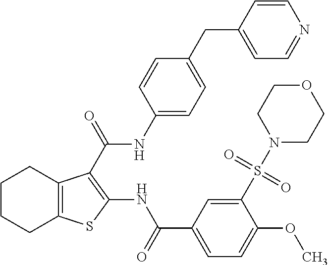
C1CCC2=C(C1)C(C(=O)NC1=CC=C(CC3=CC=NC=C3)C=C1)=C(NC(C1=CC=C(OC)C(S(N3CCOCC3)(=O)=O)=C1)=O)S2
